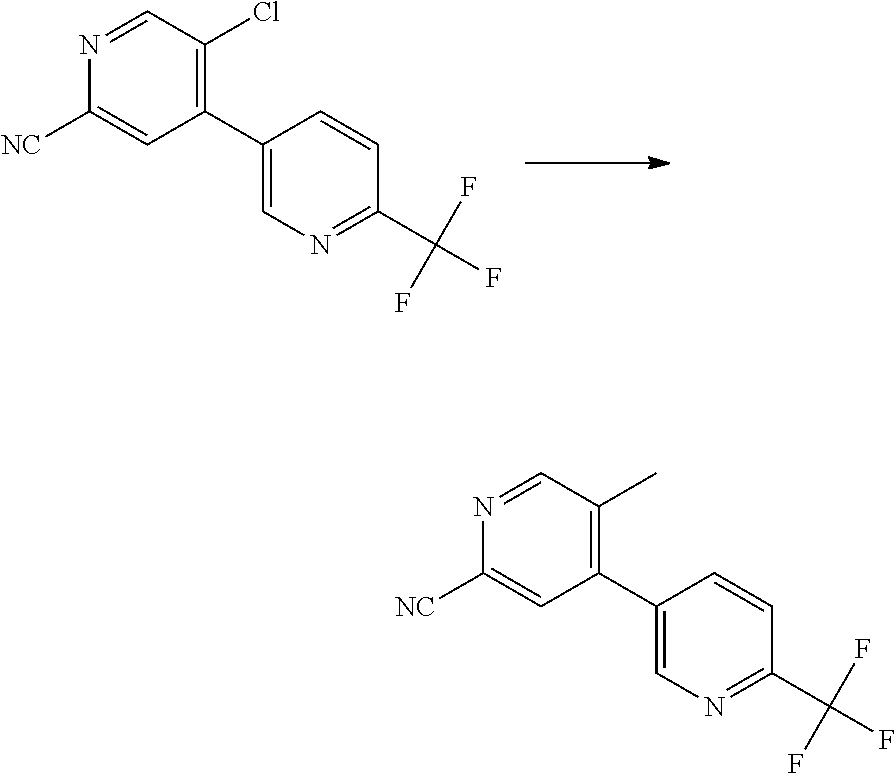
N1=CC(Cl)=C(C2=CN=C(C(F)(F)F)C=C2)C=C1[NC].N1=CC(C)=C(C2=CN=C(C(F)(F)F)C=C2)C=C1[NC]
